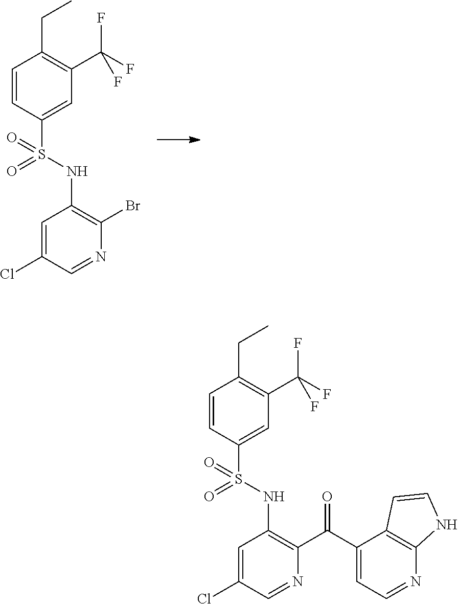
N(S(C1=CC(C(F)(F)F)=C(CC)C=C1)(=O)=O)C1=C(Br)N=CC(Cl)=C1.C1=C(Cl)C=NC(C(C2=CC=NC3=C2C=CN3)=O)=C1NS(=O)(=O)C1=CC(C(F)(F)F)=C(CC)C=C1
